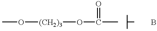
C(C)(C)C.B.CO[(CH2)3]OC(=O)C
